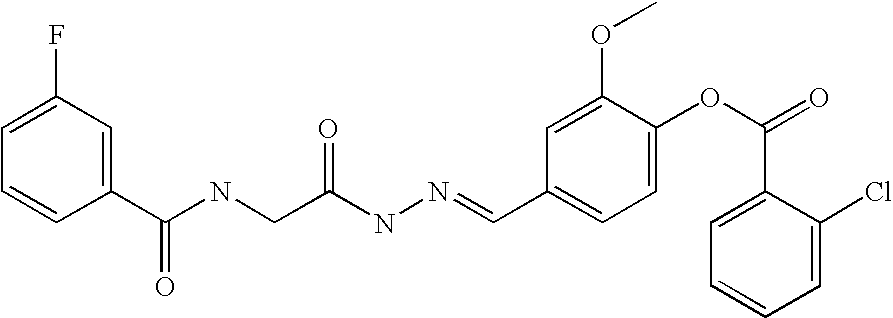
C1=CC(C(NCC(NN=CC2=CC=C(OC(=O)C3=CC=CC=C3Cl)C(OC)=C2)=O)=O)=CC(F)=C1
